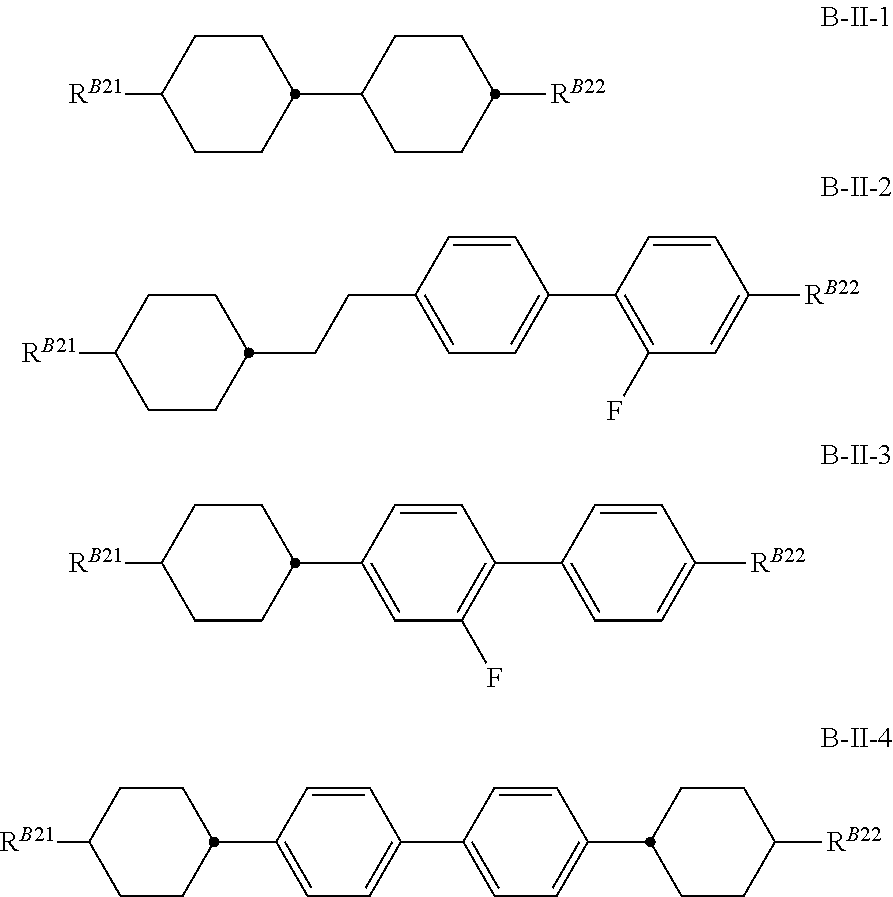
[RB21]C1CCC(C2CCC([RB22])CC2)CC1.[RB21]C1CCC(CCC2=CC=C(C3=C(F)C=C([RB22])C=C3)C=C2)CC1.[RB21]C1CCC(C2=CC(F)=C(C3=CC=C([RB22])C=C3)C=C2)CC1.[RB21]C1CCC(C2=CC=C(C3=CC=C(C4CCC([RB22])CC4)C=C3)C=C2)CC1
